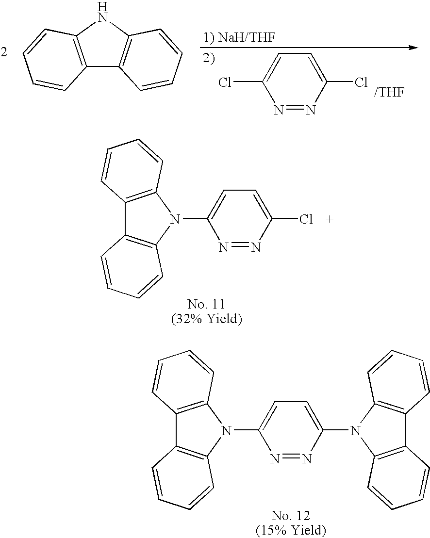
C12=C(NC3=C1C=CC=C3)C=CC=C2.N1=NC(Cl)=CC=C1Cl.C12=C(N(C3=CC=C(Cl)N=N3)C3=C1C=CC=C3)C=CC=C2.C12=C(N(C3=CC=C(N4C5=C(C6=C4C=CC=C6)C=CC=C5)N=N3)C3=C1C=CC=C3)C=CC=C2
